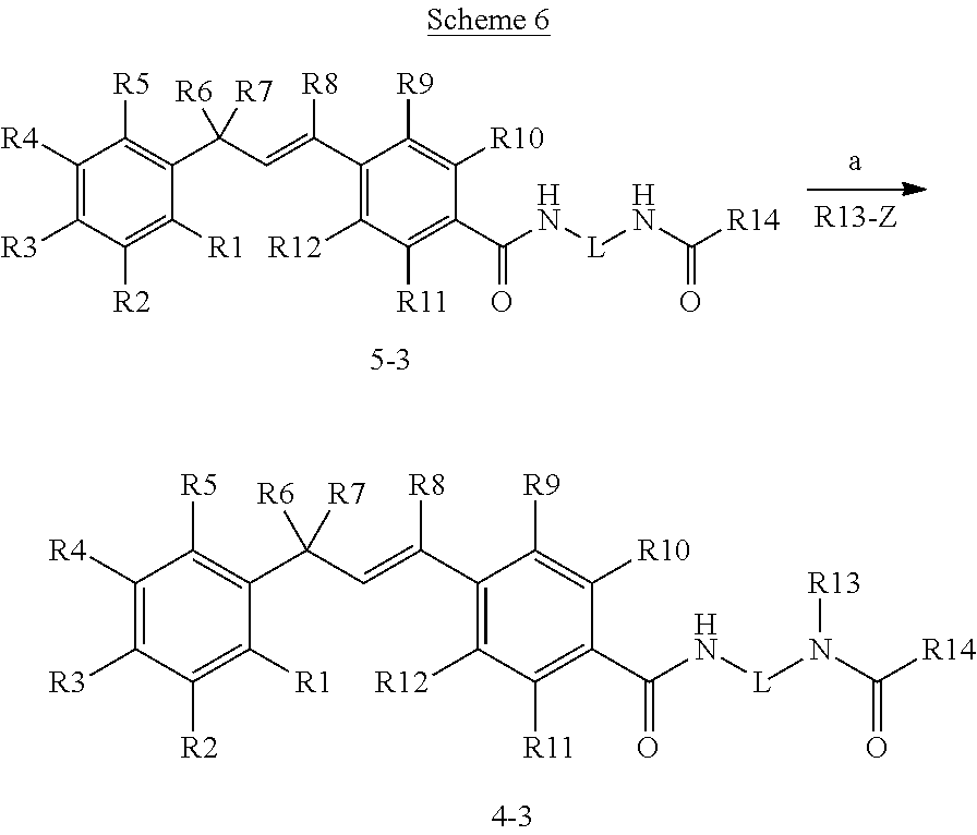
C1(C(=CC(C2=C([R5])C([R4])=C([R3])C([R2])=C2[R1])([R6])[R7])[R8])=C([R12])C([R11])=C(C(N[L]NC([R14])=O)=O)C([R10])=C1[R9].C1(C(=CC(C2=C([R5])C([R4])=C([R3])C([R2])=C2[R1])([R6])[R7])[R8])=C([R12])C([R11])=C(C(N[L]N(C([R14])=O)[R13])=O)C([R10])=C1[R9]
